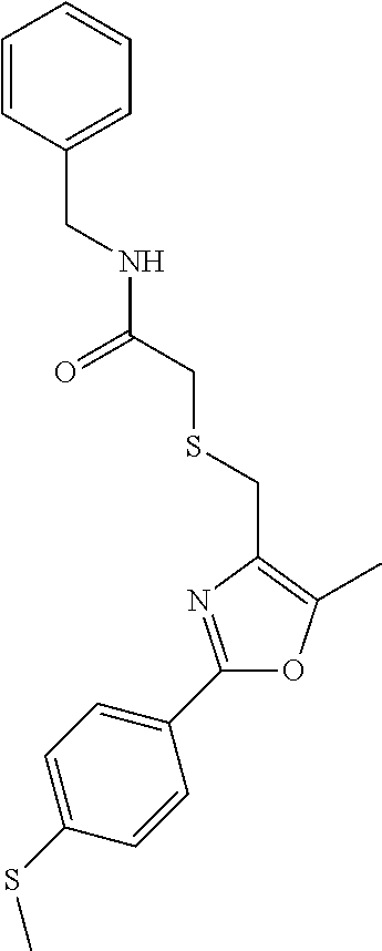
C1(SC)=CC=C(C2=NC(CSCC(NCC3=CC=CC=C3)=O)=C(C)O2)C=C1
